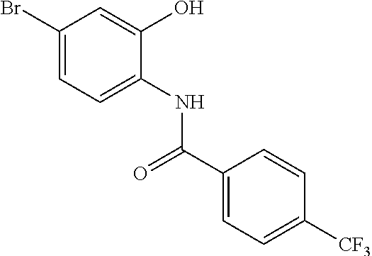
C1(Br)=CC=C(NC(C2=CC=C([CF3])C=C2)=O)C(O)=C1
